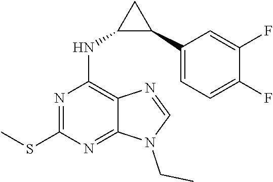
N1(CC)C=NC2=C(NC3C(C4=CC=C(F)C(F)=C4)C3)N=C(SC)N=C12
